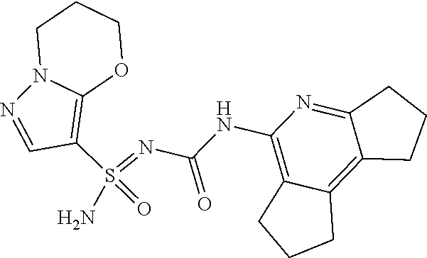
C1(S(=O)(=NC(NC2=C3C(=C4C(=N2)CCC4)CCC3)=O)N)=C2OCCCN2N=C1
